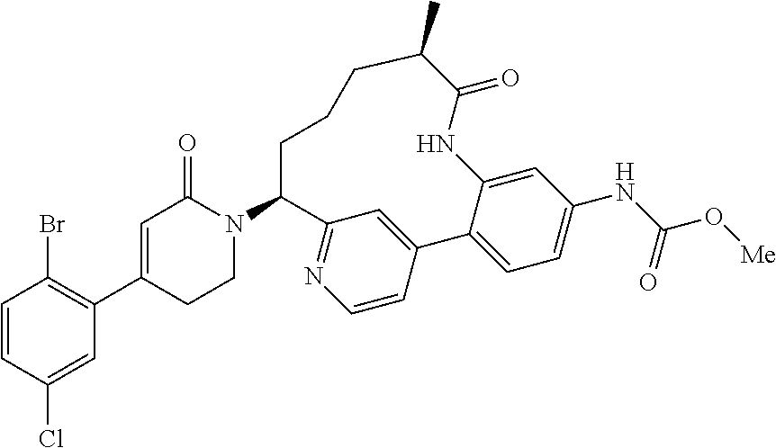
C1=CC(Cl)=CC(C2=CC(=O)N(C3CCCC(C)C(=O)NC4=CC(NC(=O)O[Me])=CC=C4C4=CC3=NC=C4)CC2)=C1Br
